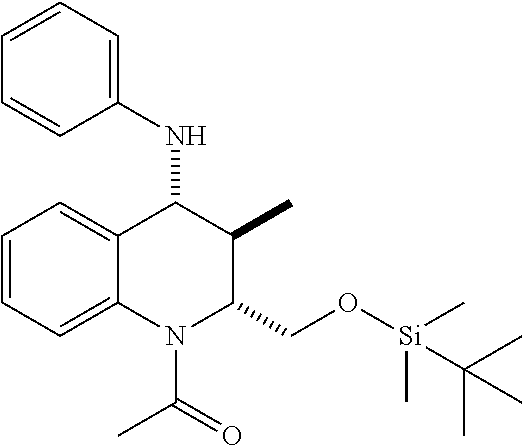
C1=CC=C2C(=C1)C(NC1=CC=CC=C1)C(C)C(CO[Si](C)(C)C(C)(C)C)N2C(=O)C
